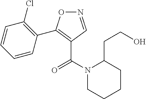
N1(C(=O)C2=C(C3=C(Cl)C=CC=C3)ON=C2)CCCCC1CCO
